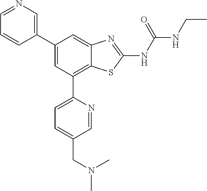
C1(C2=CN=CC=C2)=CC(C2=CC=C(CN(C)C)C=N2)=C2C(=C1)N=C(NC(NCC)=O)S2
